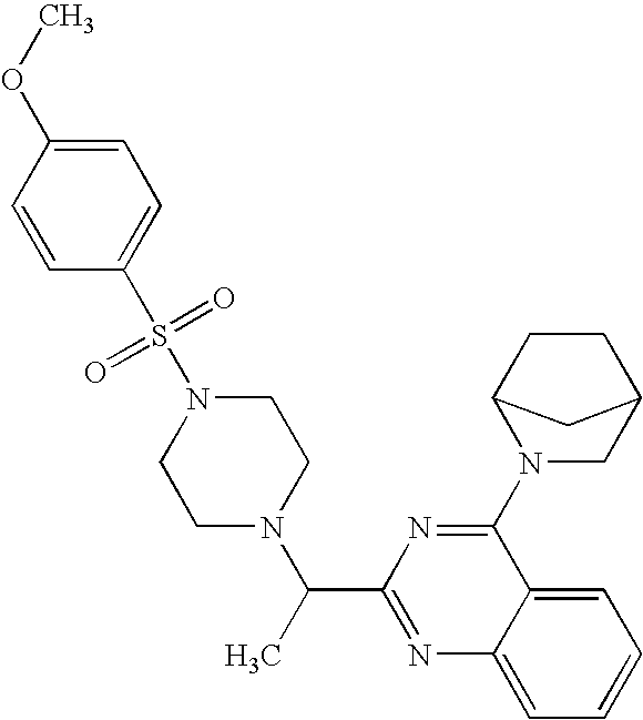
C1=CC(S(N2CCN(C(C)C3=NC4=CC=CC=C4C(N4CC5CCC4C5)=N3)CC2)(=O)=O)=CC=C1OC
